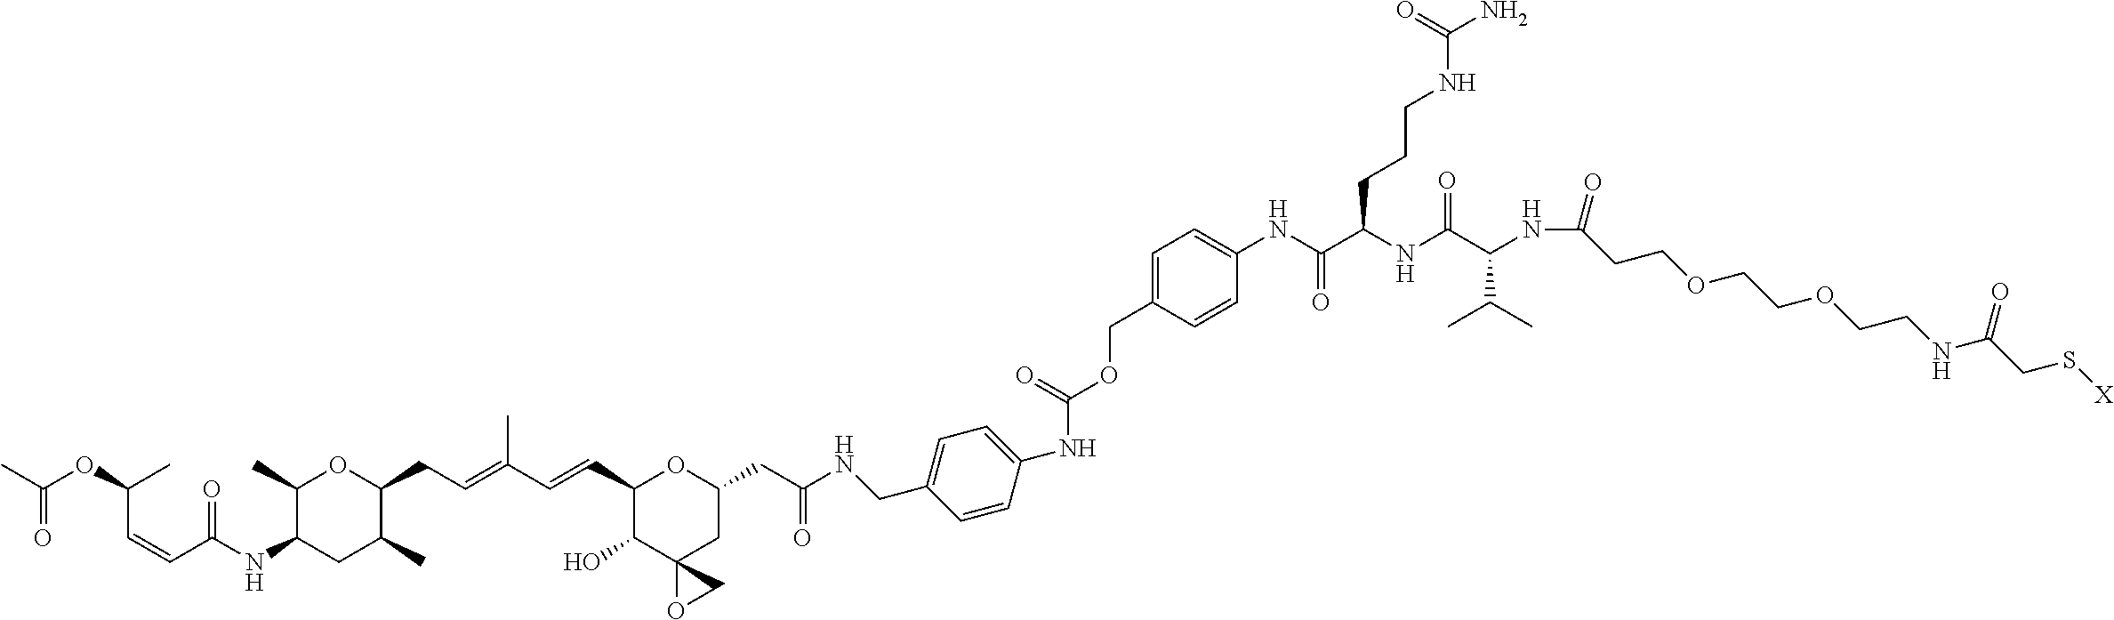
C1(C)C(NC(C=CC(OC(C)=O)C)=O)CC(C)C(CC=C(C=CC2C(O)C3(CC(CC(NCC4=CC=C(NC(=O)OCC5=CC=C(NC(C(NC(=O)C(C(C)C)NC(CCOCCOCCNC(=O)CS[X])=O)CCCNC(=O)N)=O)C=C5)C=C4)=O)O2)OC3)C)O1
